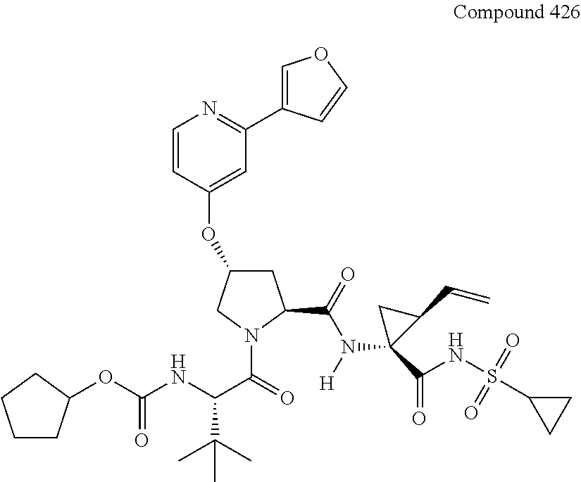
C1C(OC2=CC(C3=COC=C3)=NC=C2)CN(C(=O)C(NC(OC2CCCC2)=O)C(C)(C)C)C1C(=O)N([H])C1(C(=O)NS(=O)(=O)C2CC2)C(C=C)C1
